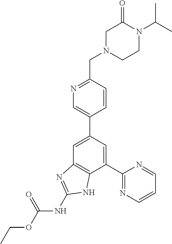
C1(C2=NC=CC=N2)=CC(C2=CN=C(CN3CCN(C(C)C)C(=O)C3)C=C2)=CC2=C1NC(NC(OCC)=O)=N2
